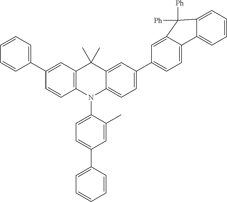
C1(C2=CC=CC=C2)=CC2=C(C=C1)N(C1=CC=C(C3=CC=CC=C3)C=C1C)C1=CC=C(C3=CC=C4C(=C3)C([Ph])([Ph])C3=CC=CC=C43)C=C1C2(C)C
